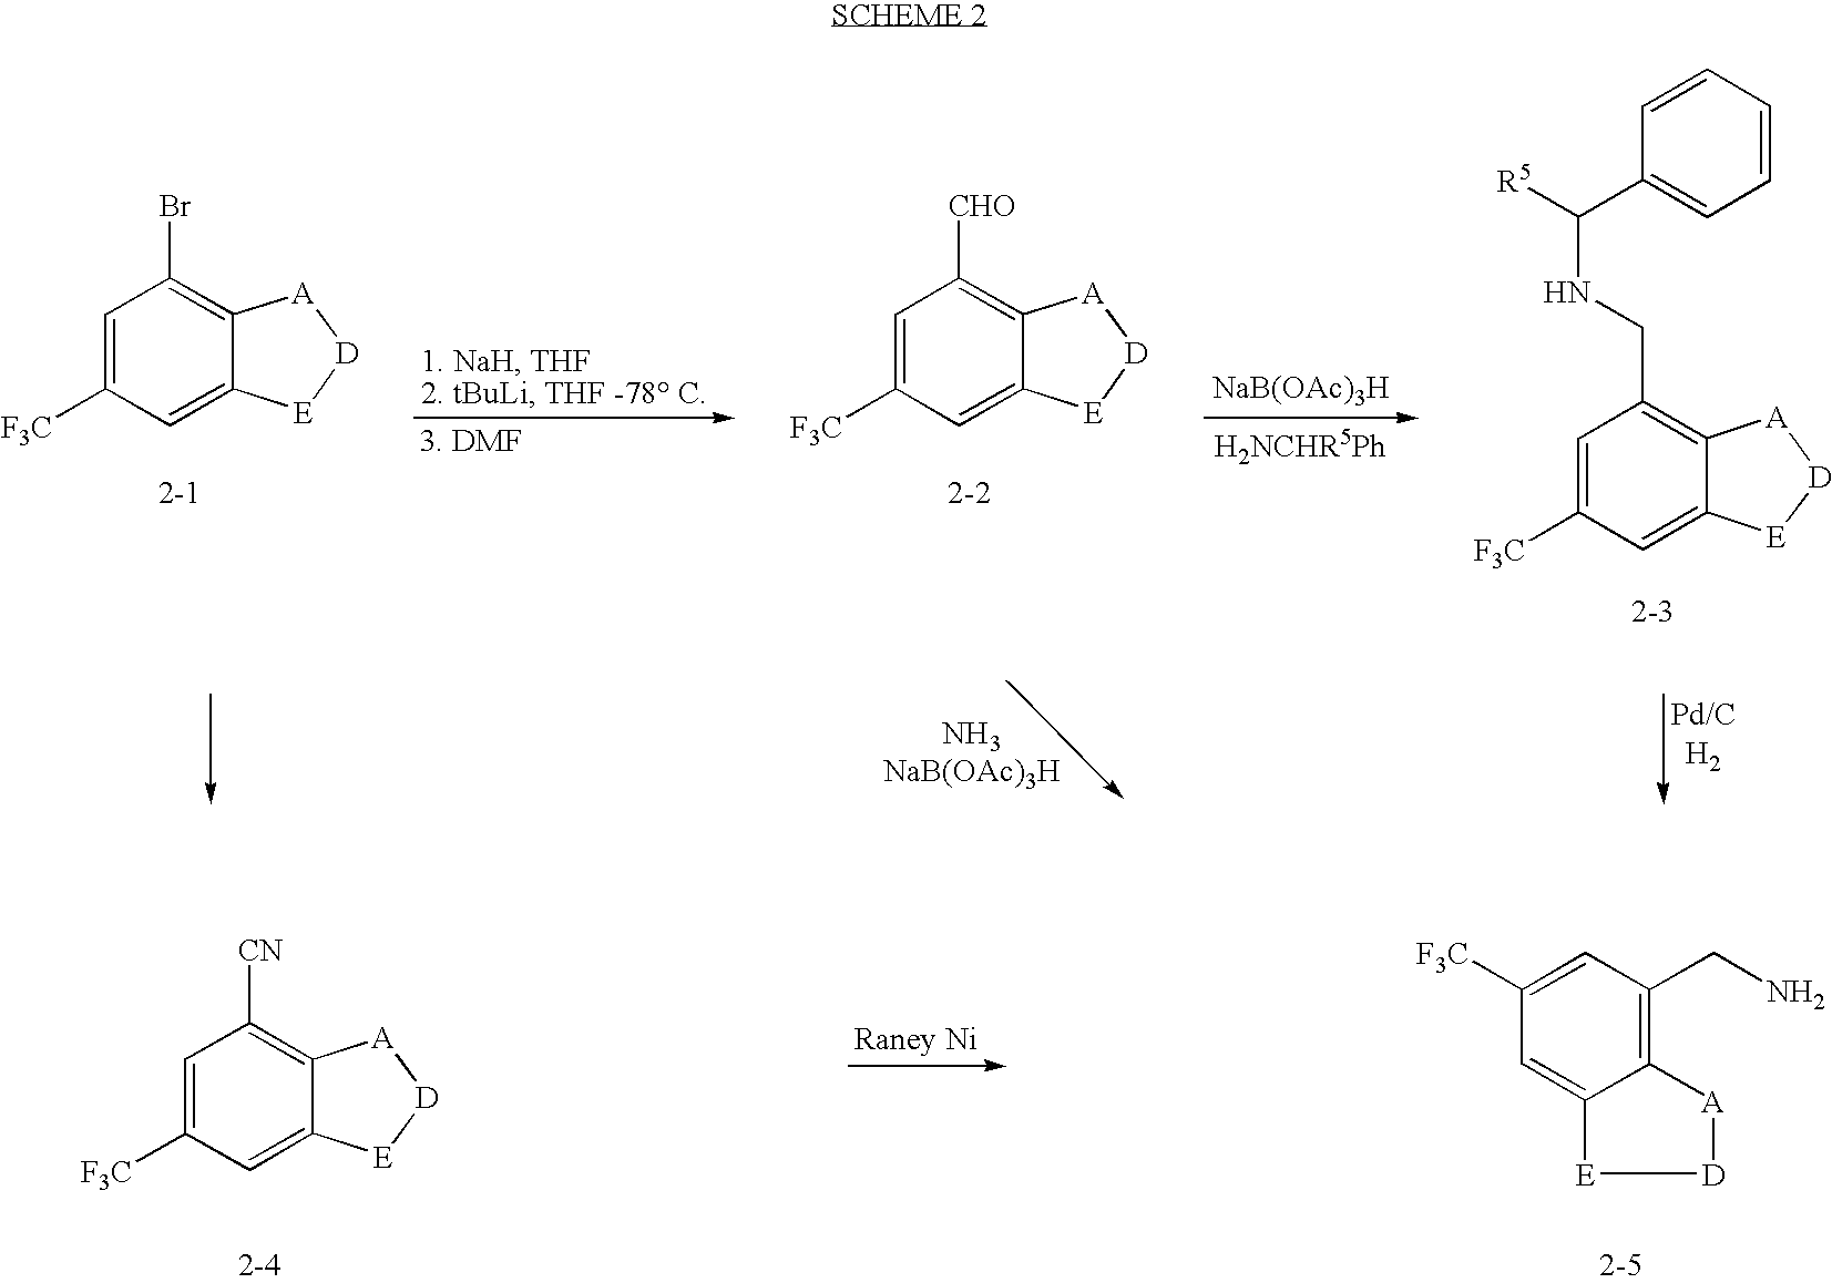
[NaB(OAc)3H].C1=C([F3C])C=C2C(=C1[CHO])[A][D][E]2.C1=C([F3C])C=C2C(=C1Br)[A][D][E]2.C1=C([F3C])C=C2C(=C1CNC([R5])C1=CC=CC=C1)[A][D][E]2.C1([F3C])=CC(CN)=C2C(=C1)[E][D][A]2.C1=C([F3C])C=C2C(=C1[CN])[A][D][E]2
